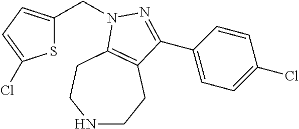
N1CCC2=C(CC1)N(CC1=CC=C(Cl)S1)N=C2C1=CC=C(Cl)C=C1
